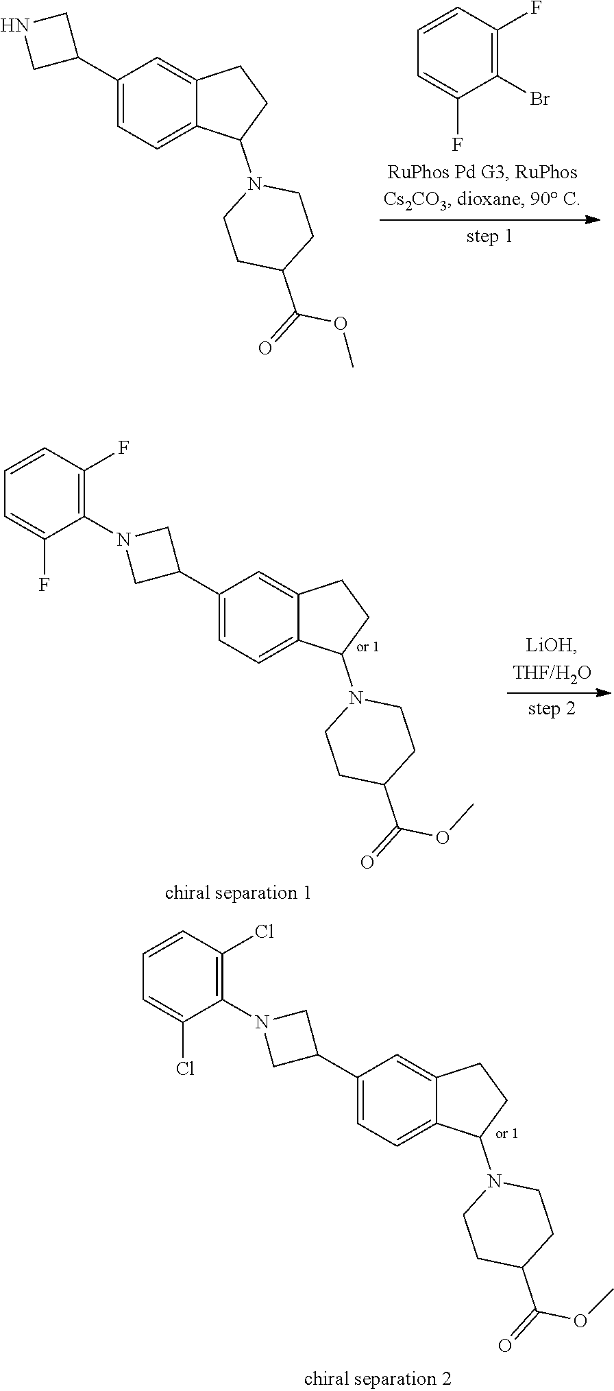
O(C)C(=O)C1CCN(C2CCC3=CC(C4CN(C5=C(F)C=CC=C5F)C4)=CC=C32)CC1.C1=C(F)C(Br)=C(F)C=C1.O(C)C(=O)C1CCN(C2CCC3=CC(C4CNC4)=CC=C32)CC1.C(=O)(C1CCN(C2CCC3=CC(C4CN(C5=C(Cl)C=CC=C5Cl)C4)=CC=C32)CC1)OC
